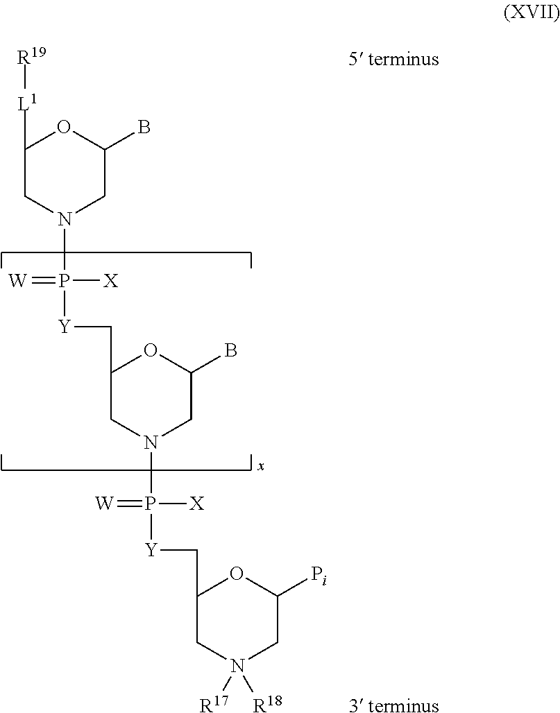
C1([L1][R19])CN(P(=[W])([X])[Y]CC2CN(P([X])(=[W])[Y]CC3CN([R17])([R18])CC([Pi])O3)CC(B)O2)CC(B)O1.[3 terminus].[5 terminus]
